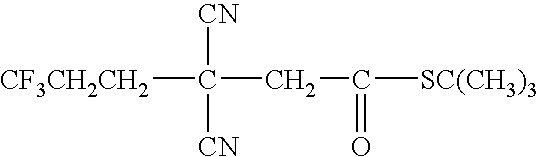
[CF3CH2CH2]C([CN])([CN])CC(=O)[SC(CH3)3]
